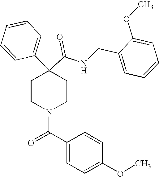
N(C(C1(C2=CC=CC=C2)CCN(C(C2=CC=C(OC)C=C2)=O)CC1)=O)CC1=CC=CC=C1OC
